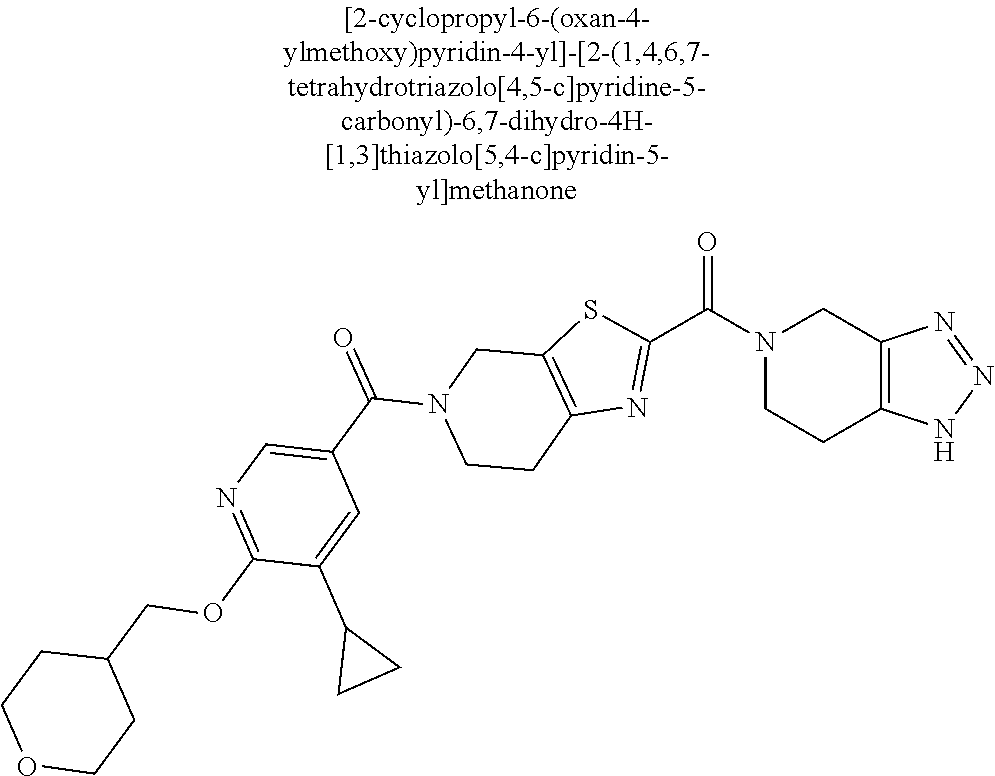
N1(C(C2=NC3=C(S2)CN(C(C2=CN=C(OCC4CCOCC4)C(C4CC4)=C2)=O)CC3)=O)CCC2=C(C1)N=NN2
